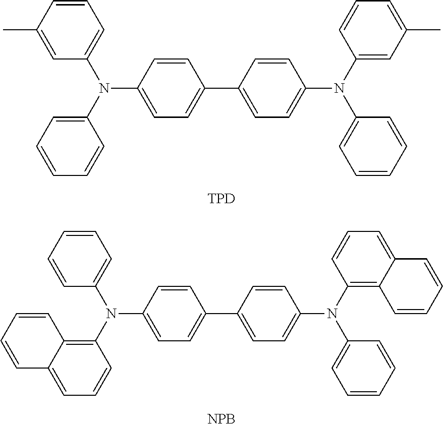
CC1=CC(N(C2=CC=CC=C2)C2=CC=C(C3=CC=C(N(C4=CC(C)=CC=C4)C4=CC=CC=C4)C=C3)C=C2)=CC=C1.[TPD].C1=CC(N(C2=C3C(=CC=C2)C=CC=C3)C2=CC=C(C3=CC=C(N(C4=C5C(=CC=C4)C=CC=C5)C4=CC=CC=C4)C=C3)C=C2)=CC=C1.[NPB]
